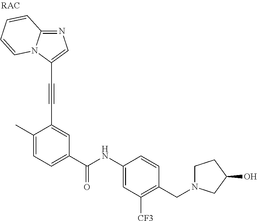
C12=NC=C(C#CC3=CC(C(NC4=CC([CF3])=C(CN5CCC(O)C5)C=C4)=O)=CC=C3C)N1C=CC=C2
